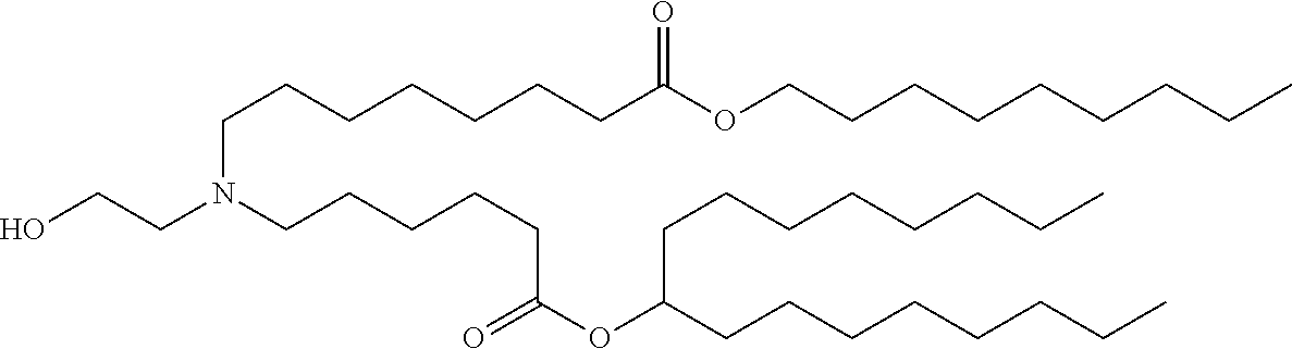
C(CN(CCCCCC(OC(CCCCCCCC)CCCCCCCC)=O)CCO)CCCCCC(=O)OCCCCCCCCC
